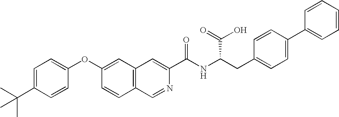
C1=C(C(C)(C)C)C=CC(OC2=CC3=C(C=C2)C=NC(C(NC(CC2=CC=C(C4=CC=CC=C4)C=C2)C(=O)O)=O)=C3)=C1
